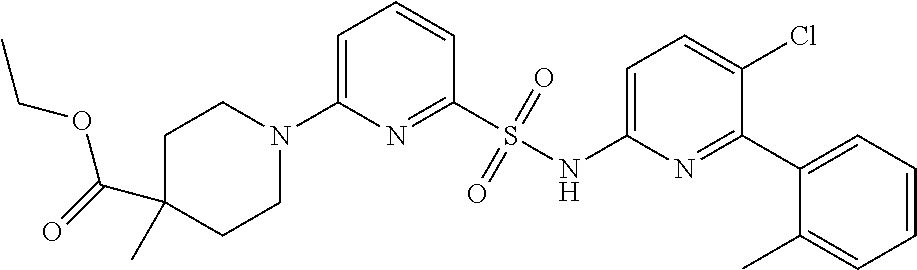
C1C(C(=O)OCC)(C)CCN(C2=CC=CC(S(NC3=CC=C(Cl)C(C4=CC=CC=C4C)=N3)(=O)=O)=N2)C1
